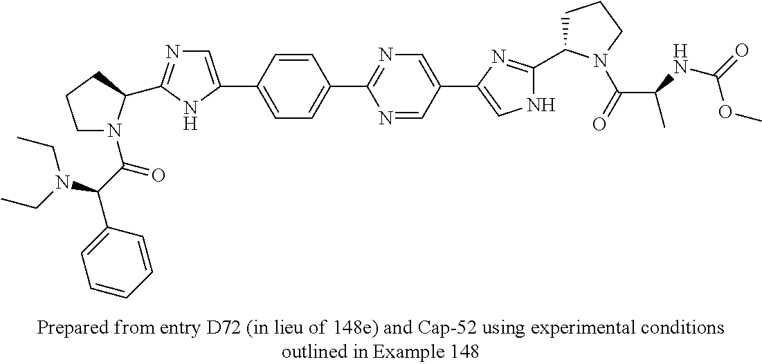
C1(C2=NC=C(C3=CNC(C4CCCN4C(=O)C(C)NC(=O)OC)=N3)C=N2)=CC=C(C2=CN=C(C3N(C(C(C4=CC=CC=C4)N(CC)CC)=O)CCC3)N2)C=C1
